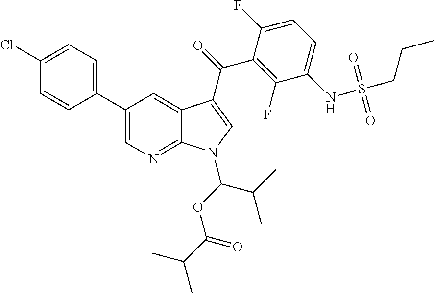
C12=NC=C(C3=CC=C(Cl)C=C3)C=C1C(C(=O)C1=C(F)C(NS(CCC)(=O)=O)=CC=C1F)=CN2C(OC(C(C)C)=O)C(C)C
